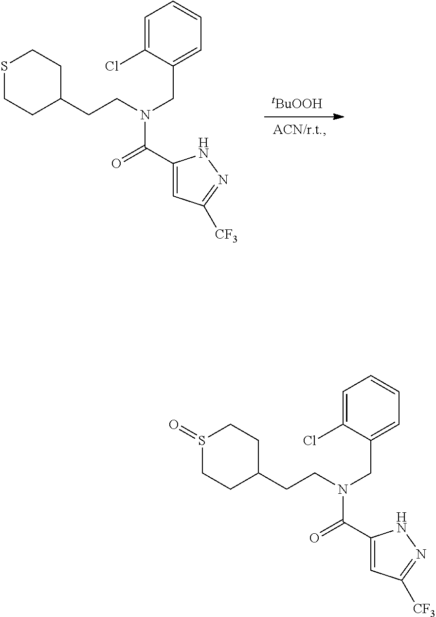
C1(CCN(CC2=CC=CC=C2Cl)C(C2=CC([CF3])=NN2)=O)CCSCC1.[tBuOOH].C1(CCN(CC2=CC=CC=C2Cl)C(C2=CC([CF3])=NN2)=O)CCS(=O)CC1
